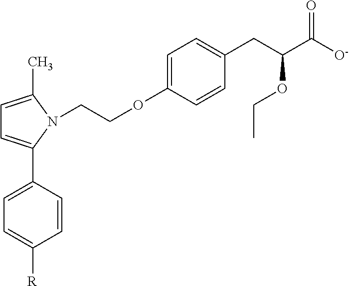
C1=C(C)N(CCOC2=CC=C(CC(OCC)C([O-])=O)C=C2)C(C2=CC=C([R])C=C2)=C1
